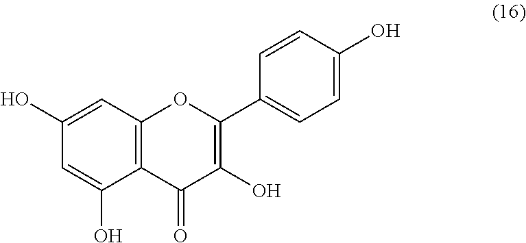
C12=C(C=C(O)C=C1O)OC(C1=CC=C(O)C=C1)=C(O)C2=O
